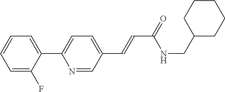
C(C(NCC1CCCCC1)=O)=CC1=CC=C(C2=CC=CC=C2F)N=C1
